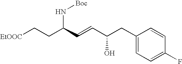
C1(CC(C=CC(CC[EtOOC])N[Boc])O)=CC=C(F)C=C1
